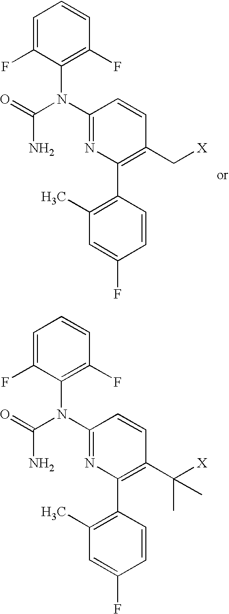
C1=C(F)C(N(C2=NC(C3=C(C)C=C(F)C=C3)=C(C[X])C=C2)C(N)=O)=C(F)C=C1.C1(N(C2=NC(C3=C(C)C=C(F)C=C3)=C(C([X])(C)C)C=C2)C(N)=O)=C(F)C=CC=C1F
